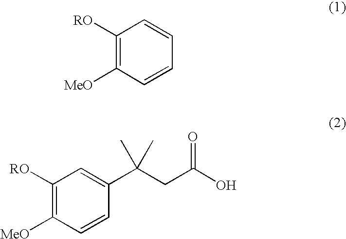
C1([RO])=C([MeO])C=CC=C1.C1([RO])=C([MeO])C=CC(C(CC(O)=O)(C)C)=C1
